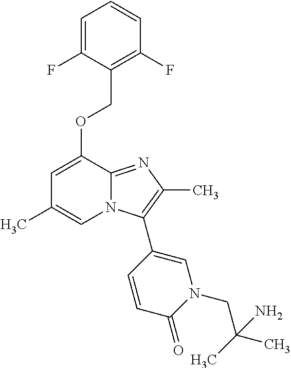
C1=C(F)C(COC2=CC(C)=CN3C2=NC(C)=C3C2=CN(CC(C)(C)N)C(=O)C=C2)=C(F)C=C1
